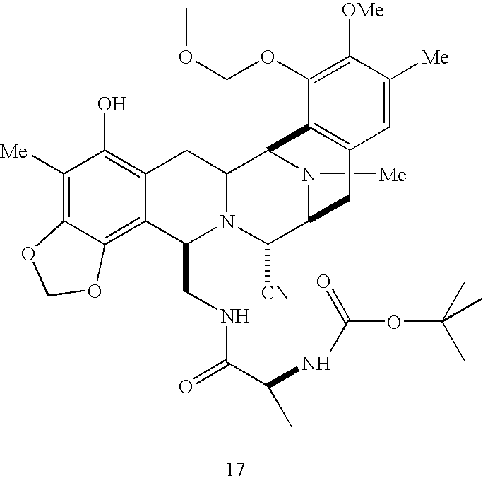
C1([Me])=C2C(=C3C(=C1O)CC1N(C3CNC(C(NC(=O)OC(C)(C)C)C)=O)C([CN])C3N([Me])C1C1=C(C3)C=C([Me])C([OMe])=C1OCOC)OCO2
